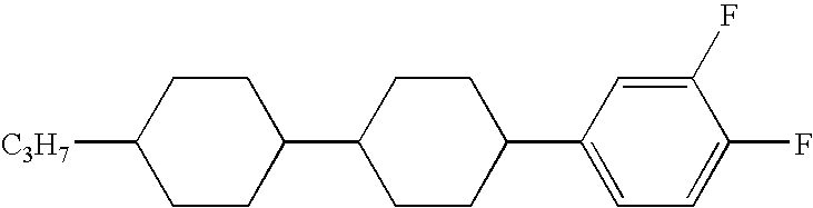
C1([C3H7])CCC(C2CCC(C3=CC=C(F)C(F)=C3)CC2)CC1
